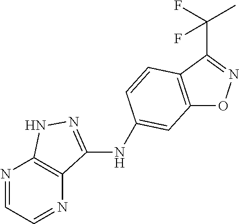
C12=C(C(C(C)(F)F)=NO1)C=CC(NC1=NNC3=C1N=CC=N3)=C2
